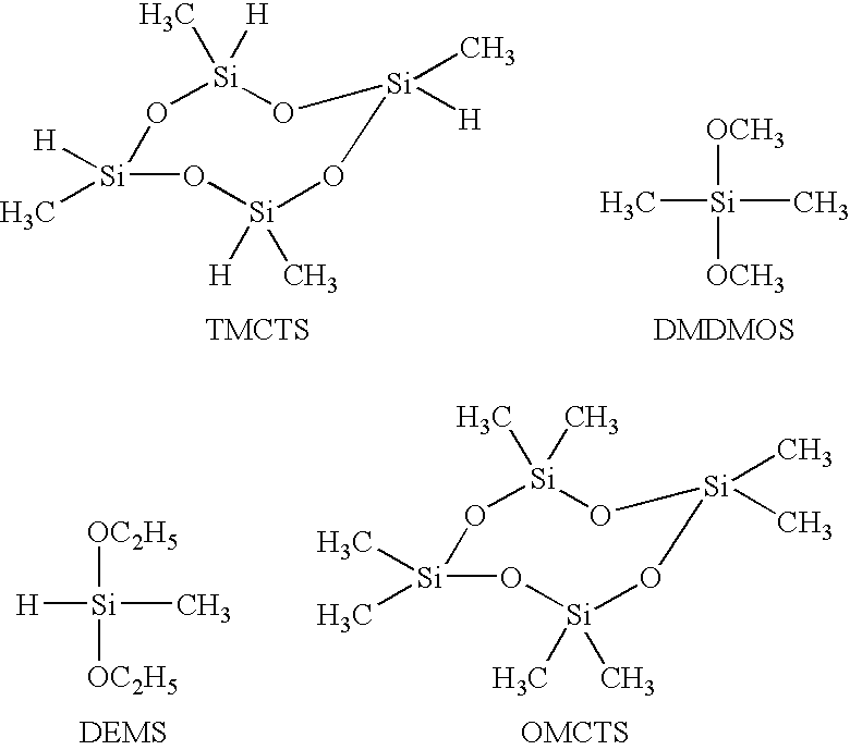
O1[Si](C)([H])O[Si]([H])(C)O[Si]([H])(C)O[Si]1([H])C.C[Si](C)([OCH3])[OCH3].[H][Si](C)([OC2H5])[OC2H5].O1[Si](C)(C)O[Si](C)(C)O[Si](C)(C)O[Si]1(C)C
